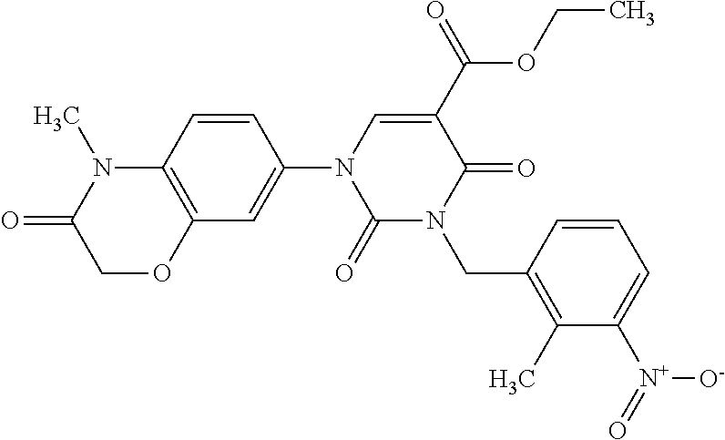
C1(=O)N(CC2=C(C)C([N+](=O)[O-])=CC=C2)C(=O)C(C(OCC)=O)=CN1C1=CC2=C(C=C1)N(C)C(=O)CO2
